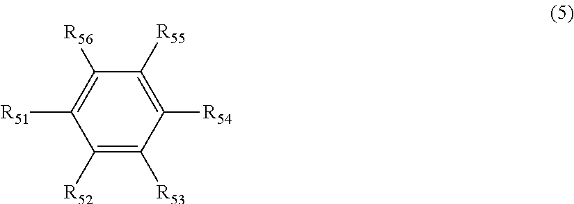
C1([R52])=C([R53])C([R54])=C([R55])C([R56])=C1[R51]
